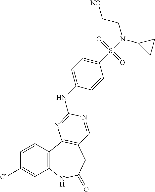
C1(Cl)=CC2=C(C=C1)C1=C(CC(=O)N2)C=NC(NC2=CC=C(S(N(C3CC3)CC[NC])(=O)=O)C=C2)=N1
